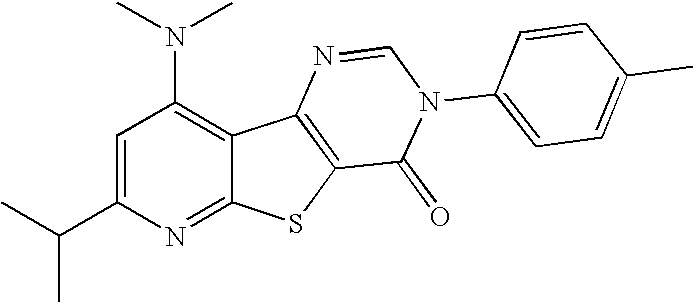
C1(N(C)C)=C2C(=NC(C(C)C)=C1)SC1=C2N=CN(C2=CC=C(C)C=C2)C1=O
